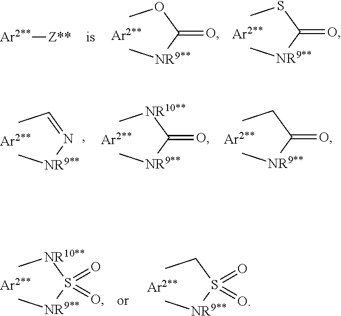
COC([NR9**]C)=O.[Ar2**][Z**].CSC([NR9**]C)=O.CCC([NR9**]C)=O.C[NR10**]C([NR9**]C)=O.CC=N[NR9**]C.C[NR10**]S([NR9**]C)(=O)=O.CCS([NR9**]C)(=O)=O
